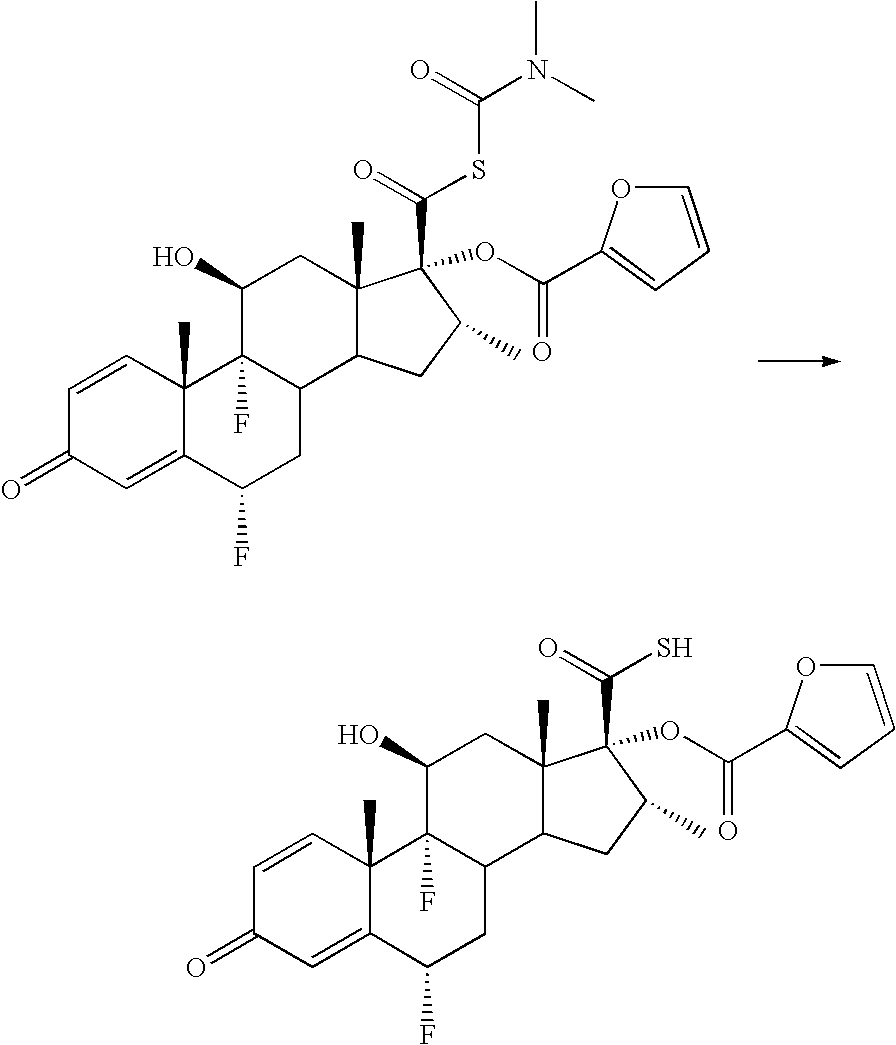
C1=CC2(C)C(=CC1=O)C(F)CC1C2(F)C(O)CC2(C)C1CC(C)C2(C(=O)SC(N(C)C)=O)OC(=O)C1=CC=CO1.C1=CC2(C)C(=CC1=O)C(F)CC1C2(F)C(O)CC2(C)C1CC(C)C2(C(=O)S)OC(=O)C1=CC=CO1
